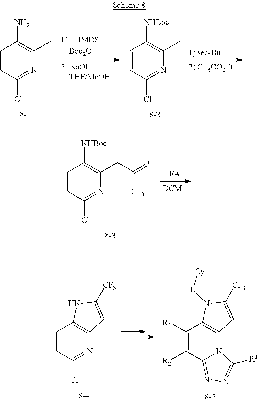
C1=CC(Cl)=NC(C)=C1N.C1=CC(Cl)=NC(C)=C1[NHBoc].C1=CC(Cl)=NC(CC([CF3])=O)=C1[NHBoc].C1=CC(Cl)=NC2=C1NC([CF3])=C2.C1([R3])=C([R2])C2=NN=C([R1])N2C2=C1N([L][Cy])C([CF3])=C2
